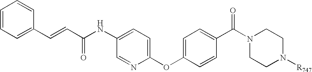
C1(C=CC(NC2=CC=C(OC3=CC=C(C(N4CCN([R747])CC4)=O)C=C3)N=C2)=O)=CC=CC=C1
